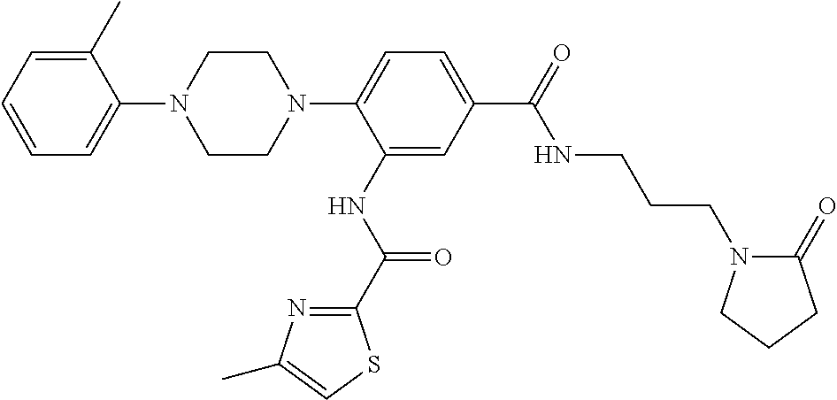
C1=CC=C(C)C(N2CCN(C3=CC=C(C(NCCCN4C(=O)CCC4)=O)C=C3NC(=O)C3=NC(C)=CS3)CC2)=C1
